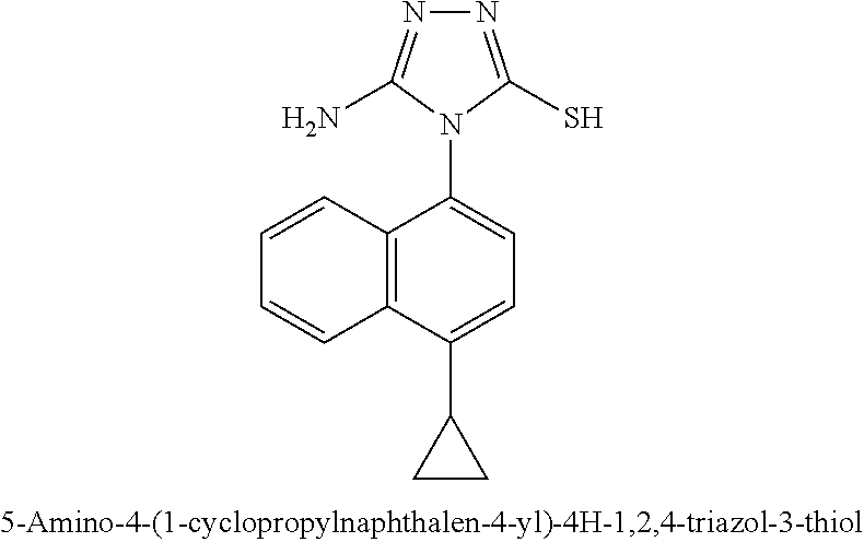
N1=C(S)N(C2=CC=C(C3CC3)C3=C2C=CC=C3)C(N)=N1
